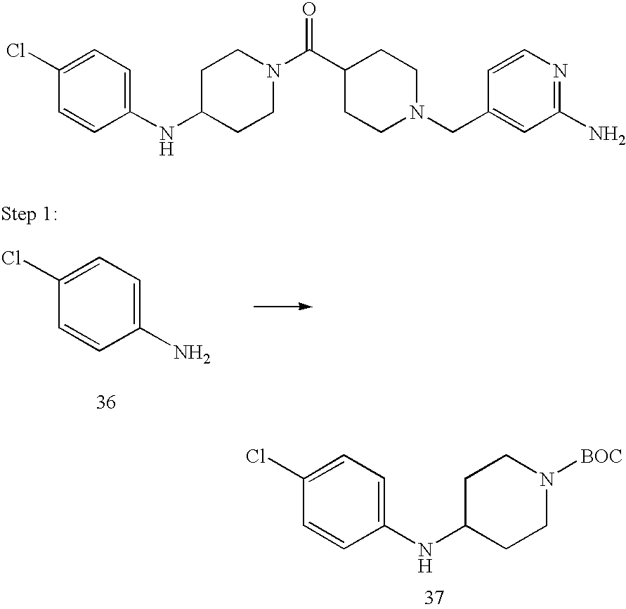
C1(Cl)=CC=C(N)C=C1.C1(Cl)=CC=C(NC2CCN([BOC])CC2)C=C1.C1(Cl)=CC=C(NC2CCN(C(C3CCN(CC4=CC(N)=NC=C4)CC3)=O)CC2)C=C1
